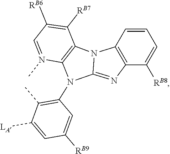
C1(N2C3=C(C([RB7])=C([RB6])C=N3C)N3C2=NC2=C3C=CC=C2[RB8])=C(C)C([LA])=CC([RB9])=C1
